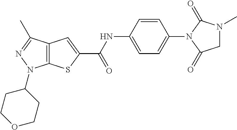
C12=C(C(C)=NN1C1CCOCC1)C=C(C(NC1=CC=C(N3C(=O)N(C)CC3=O)C=C1)=O)S2
